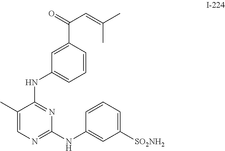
C1(C)=CN=C(NC2=CC([SO2NH2])=CC=C2)N=C1NC1=CC=CC(C(=O)C=C(C)C)=C1
